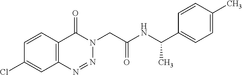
C1=CC(Cl)=CC2=C1C(=O)N(CC(NC(C1=CC=C(C)C=C1)C)=O)N=N2
